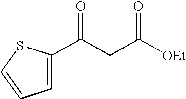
C1=C(C(CC([OEt])=O)=O)SC=C1
